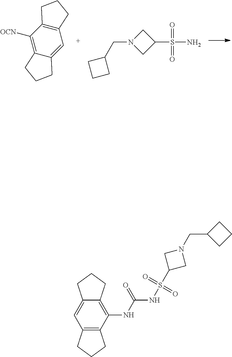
C12=C(C([OCN])=C3C(=C1)CCC3)CCC2.S(=O)(=O)(C1CN(CC2CCC2)C1)N.S(=O)(NC(NC1=C2C(=CC3=C1CCC3)CCC2)=O)(C1CN(CC2CCC2)C1)=O
